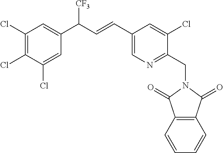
C1(CN2C(=O)C3=C(C2=O)C=CC=C3)=NC=C(C=CC(C2=CC(Cl)=C(Cl)C(Cl)=C2)[CF3])C=C1Cl
